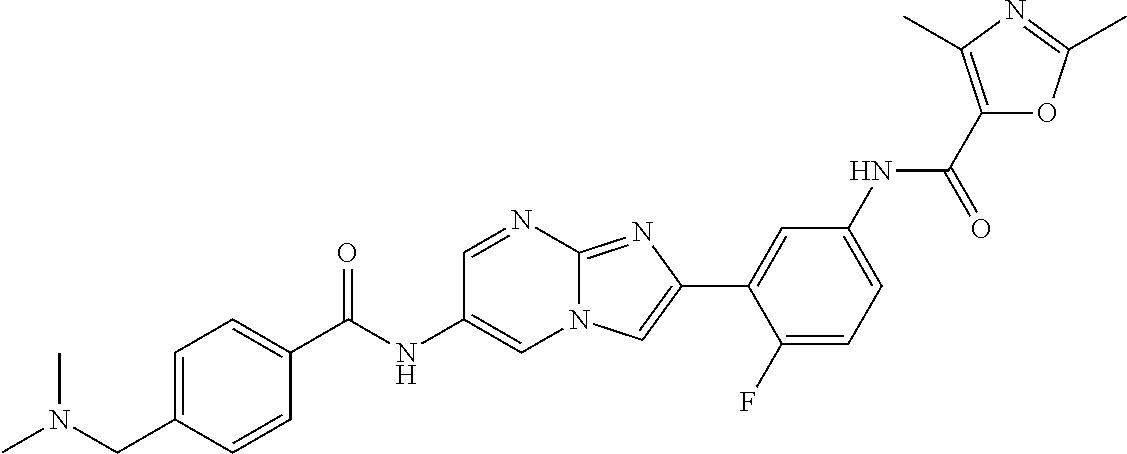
C1=NC2=NC(C3=CC(NC(C4=C(C)N=C(C)O4)=O)=CC=C3F)=CN2C=C1NC(=O)C1=CC=C(CN(C)C)C=C1
